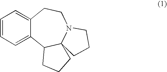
C1=CC=C2C(=C1)CCN1C3(C2CCC3)CCC1
